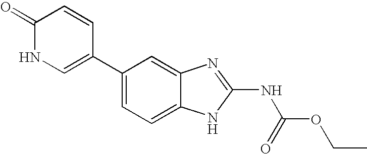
C1(C2=CNC(=O)C=C2)=CC=C2C(=C1)N=C(NC(=O)OCC)N2
